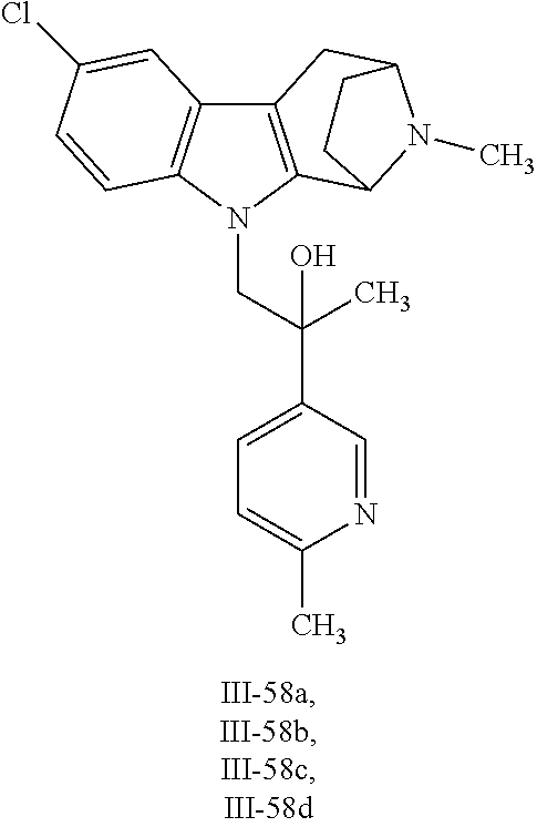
C12=C(N(CC(C3=CC=C(C)N=C3)(C)O)C3=C1C=C(Cl)C=C3)C1N(C)C(C2)CC1
